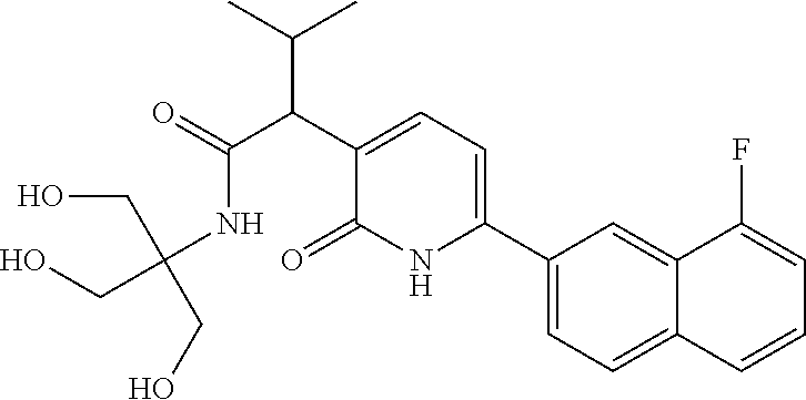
C1(C2=CC=C(C(C(=O)NC(CO)(CO)CO)C(C)C)C(=O)N2)=CC=C2C(=C1)C(F)=CC=C2
